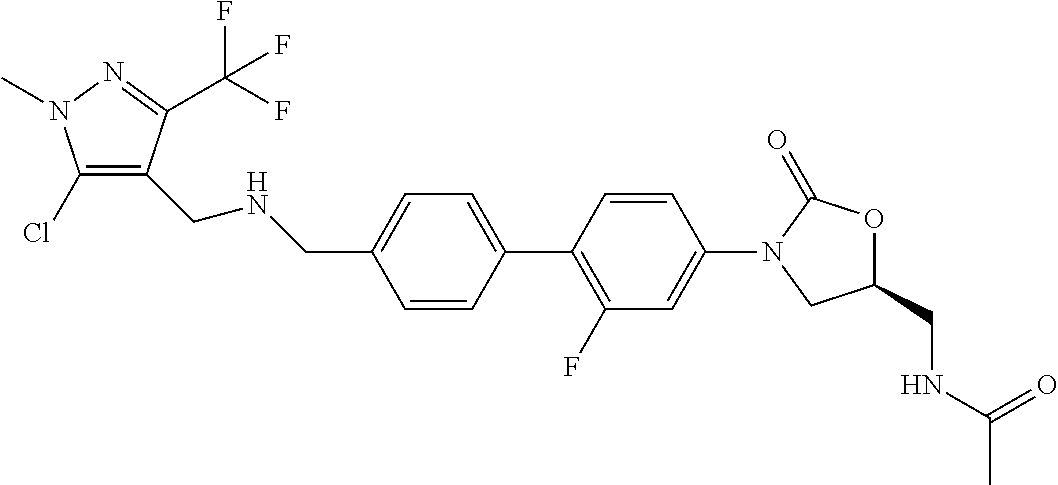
C(C1=CC=C(C2=C(F)C=C(N3CC(CNC(=O)C)OC3=O)C=C2)C=C1)NCC1=C(Cl)N(C)N=C1C(F)(F)F
